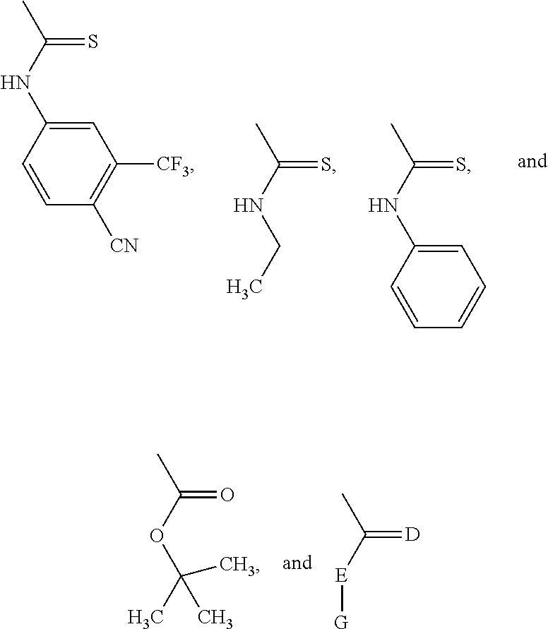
C1=C(NC(C)=S)C=CC([CN])=C1[CF3].C(C)NC(C)=S.C1(NC(C)=S)=CC=CC=C1.C(C)(OC(C)=O)(C)C.[G][E]C(C)=[D]
